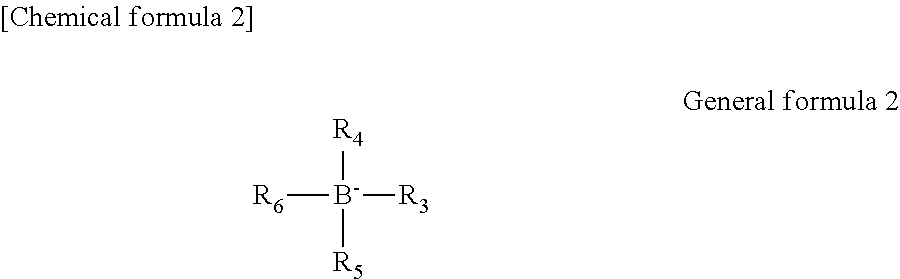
[R4][B-]([R6])([R3])[R5]
